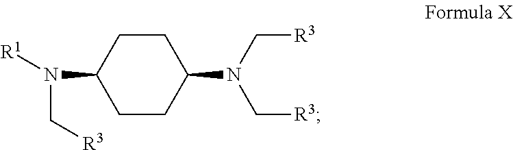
C1CC(N([R1])C[R3])CCC1N(C[R3])C[R3]
